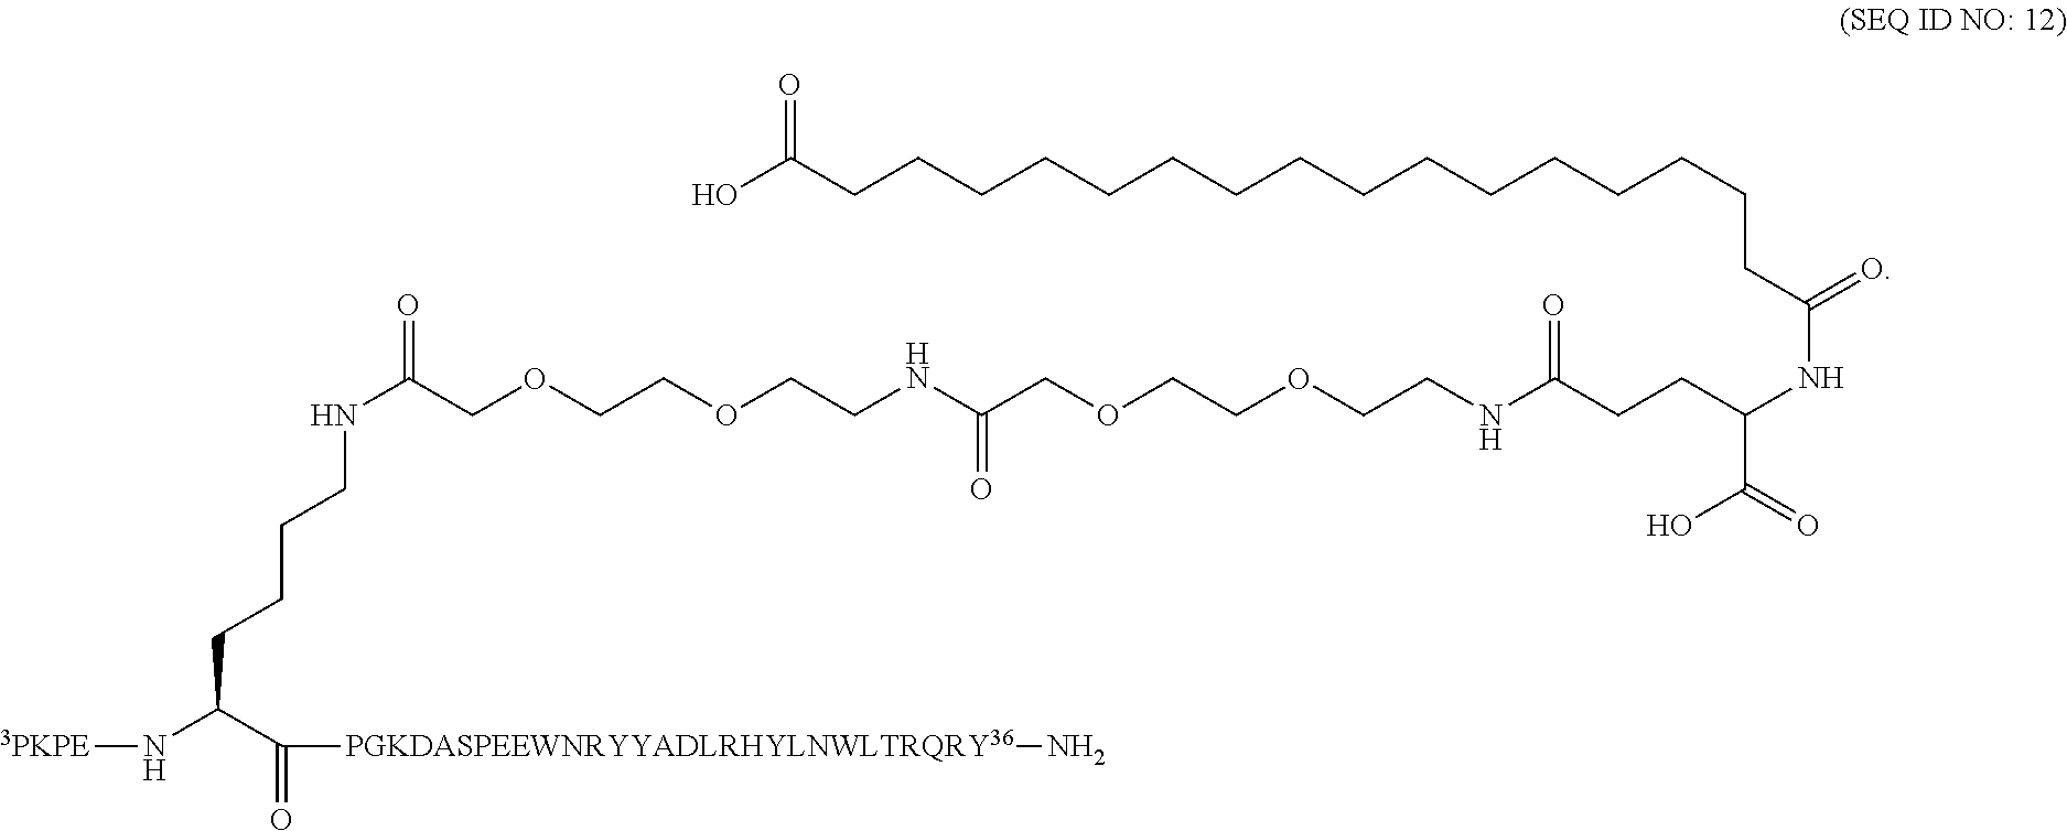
C(CC(=O)NC(C(O)=O)CCC(NCCOCCOCC(=O)NCCOCCOCC(=O)NCCCCC(C(=O)[PGKDASPEEWNRYYADLRHYLNWLTRQRY36]N)N[3PKPE])=O)CCCCCCCCCCCCCCC(O)=O
